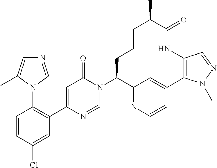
C1=CC(Cl)=CC(C2=CC(=O)N(C3CCCC(C)C(=O)NC4=C(C5=CC3=NC=C5)N(C)N=C4)C=N2)=C1N1C(C)=CN=C1
